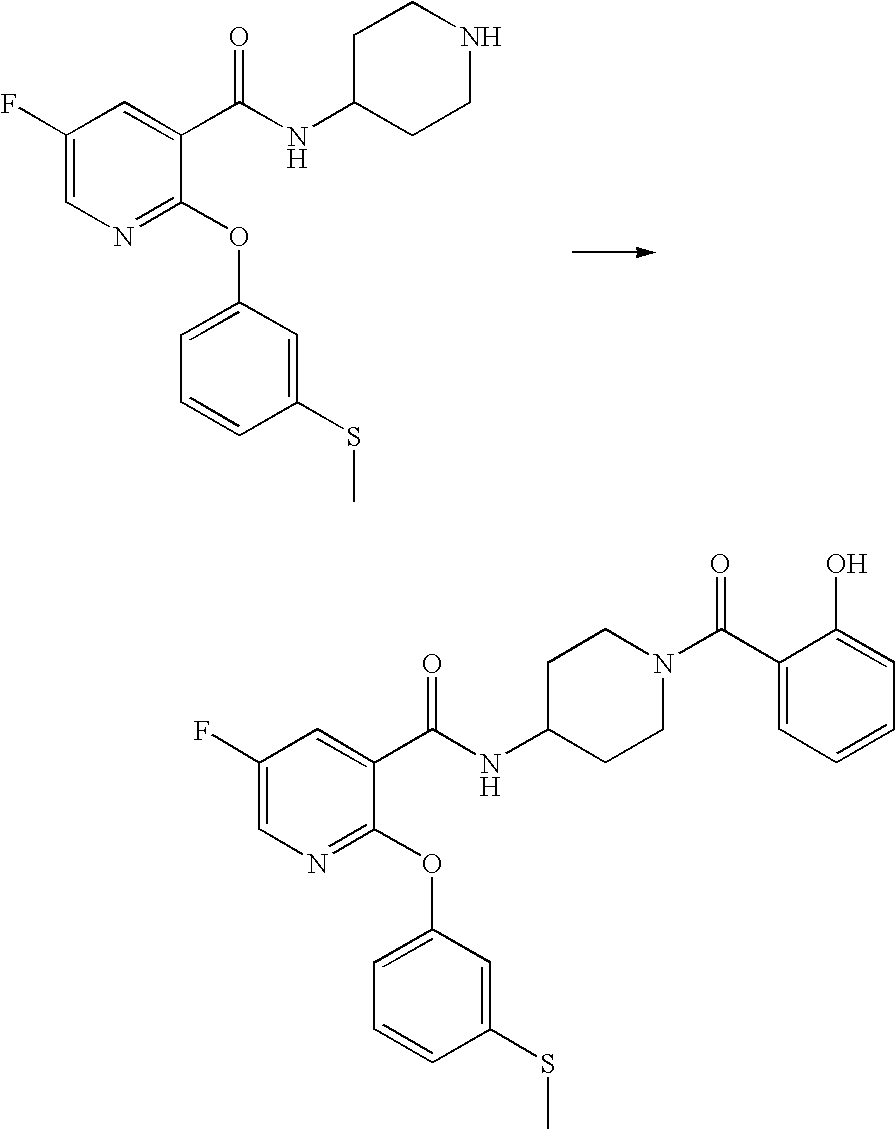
C1(F)=CN=C(OC2=CC=CC(SC)=C2)C(C(NC2CCNCC2)=O)=C1.C1(F)=CN=C(OC2=CC=CC(SC)=C2)C(C(NC2CCN(C(C3=CC=CC=C3O)=O)CC2)=O)=C1
